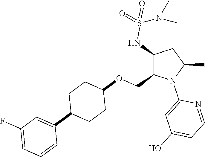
C1(NS(=O)(=O)N(C)C)C(COC2CCC(C3=CC(F)=CC=C3)CC2)N(C2=CC(O)=CC=N2)C(C)C1
